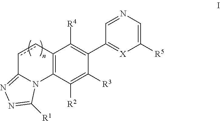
C1(C2=C([R4])C3=C(C([R2])=C2[R3])N2C(=NN=C2[R1])cc3)=[X]C([R5])=CN=C1
